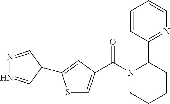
C(N1CCCCC1C1=NC=CC=C1)(=O)C1=CSC(C2C=NN=C2)=C1
